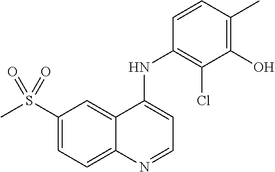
C1(S(C)(=O)=O)=CC=C2C(=C1)C(NC1=C(Cl)C(O)=C(C)C=C1)=CC=N2
